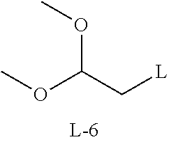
COC(C[L])OC
